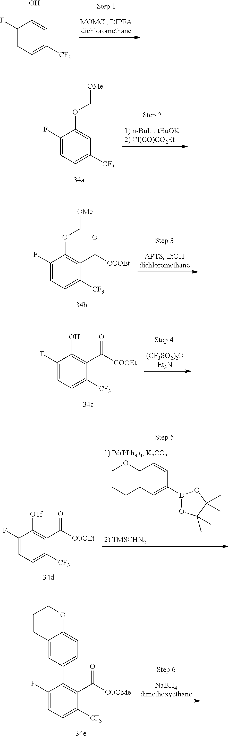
C1=C(F)C(C2=CC=C3C(=C2)CCCO3)=C(C([COOMe])=O)C([CF3])=C1.C1=C(F)C(O)=C(C([COOEt])=O)C([CF3])=C1.C1=C(F)C(OC[OMe])=C(C([COOEt])=O)C([CF3])=C1.C1=C(F)C(OC[OMe])=CC([CF3])=C1.C1=C(F)C(O)=CC([CF3])=C1.C1(F)=CC=C([CF3])C(C([COOEt])=O)=C1[OTf].C1CCC2=C(O1)C=CC(B1OC(C)(C)C(C)(C)O1)=C2
